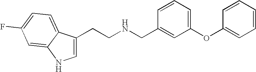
C1=C(CCNCC2=CC(OC3=CC=CC=C3)=CC=C2)C2=CC=C(F)C=C2N1
